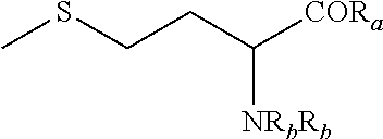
CSCCC([CORa])[NRbRb]
